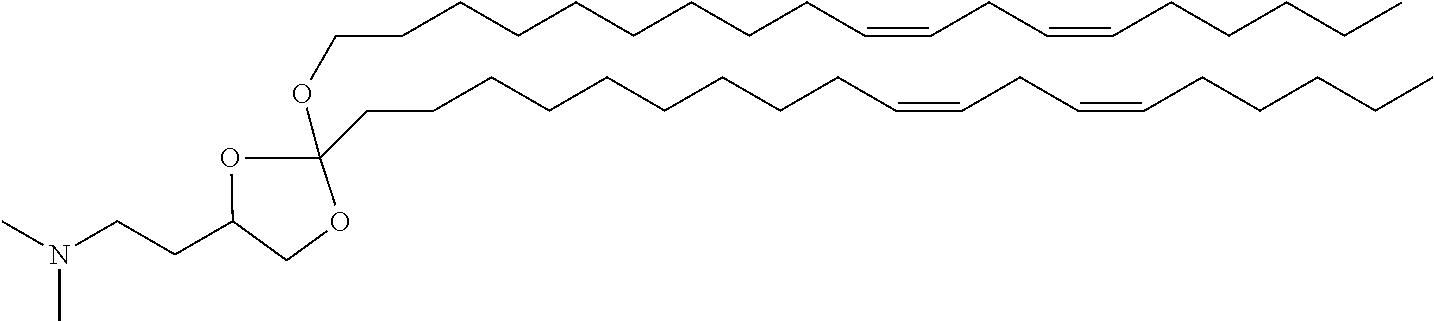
C(CCCCCCCC=CCC=CCCCCC)COC1(CCCCCCCCCC=CCC=CCCCCC)OC(CCN(C)C)CO1
